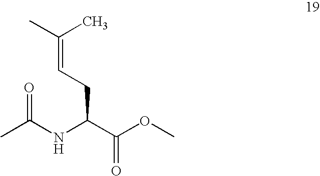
CC(=CCC(C(OC)=O)NC(C)=O)C
